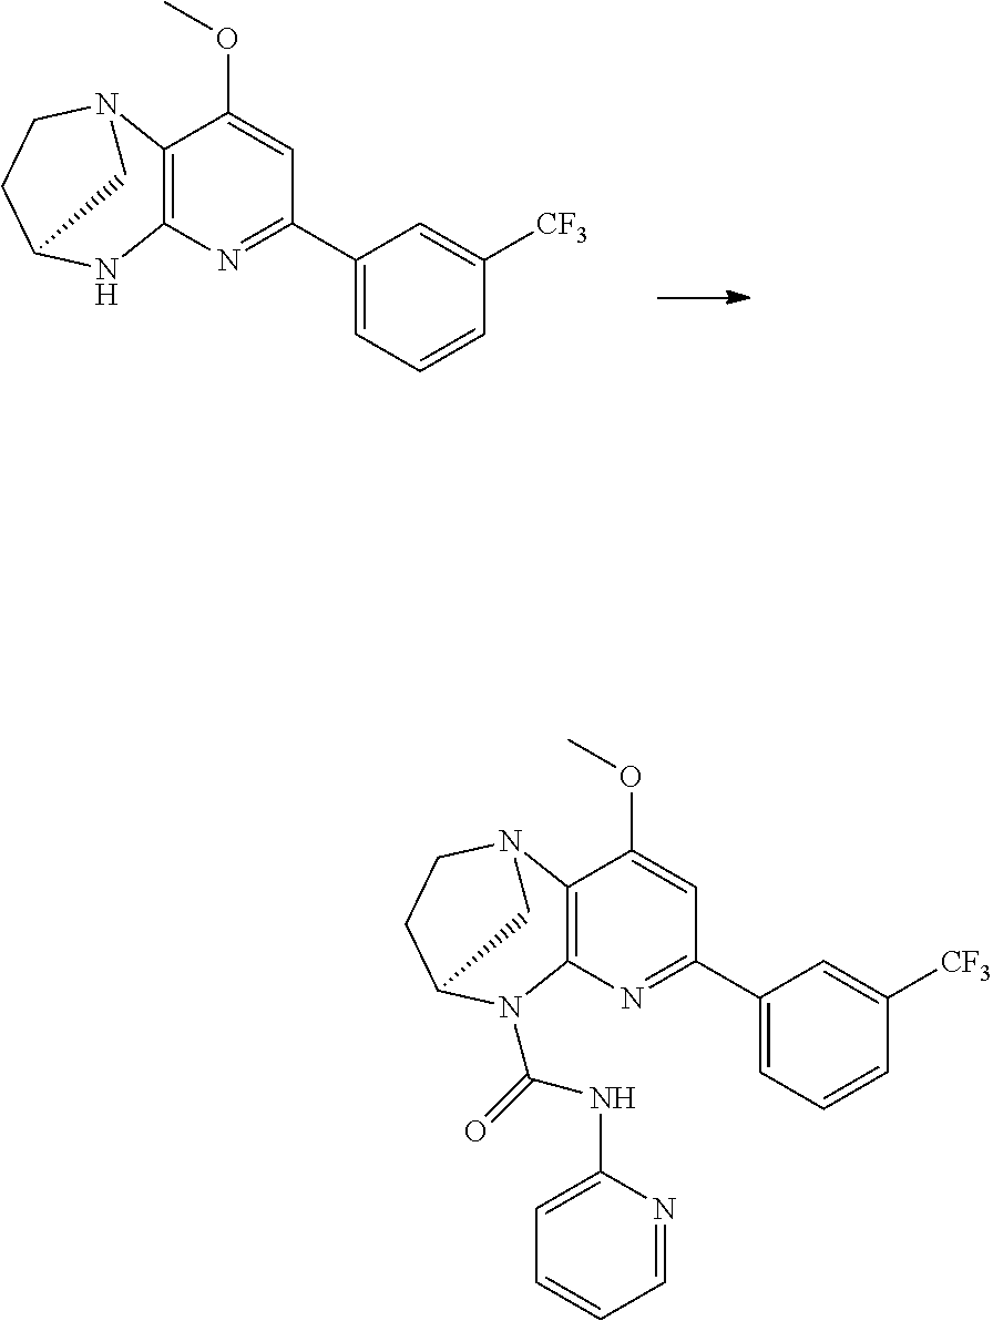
C1(C2=NC3=C(C(OC)=C2)N2CCC(C2)N3)=CC=CC([CF3])=C1.C1(C2=NC3=C(C(OC)=C2)N2CCC(C2)N3C(NC2=CC=CC=N2)=O)=CC=CC([CF3])=C1
